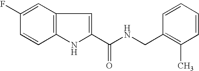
C1=C(F)C=CC2=C1C=C(C(NCC1=C(C)C=CC=C1)=O)N2
